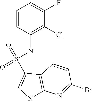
C1=CC(NS(=O)(=O)C2=CNC3=C2C=CC(Br)=N3)=C(Cl)C(F)=C1
